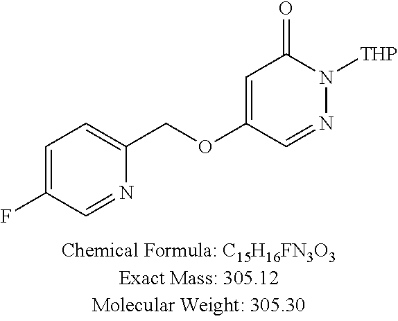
C1=C(F)C=NC(COC2=CC(=O)N([THP])N=C2)=C1
